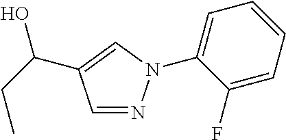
OC(CC)C1=CN(C2=CC=CC=C2F)N=C1
